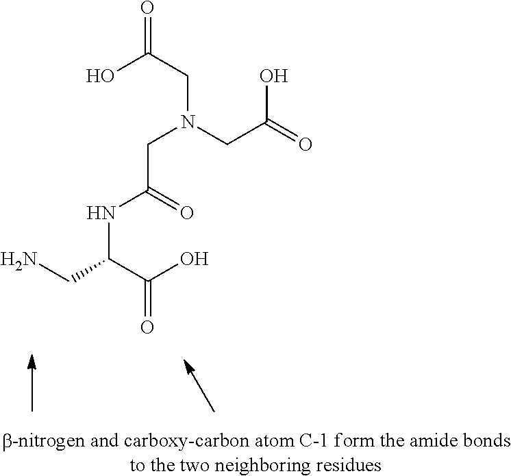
N(C(C(O)=O)CN)C(CN(CC(=O)O)CC(=O)O)=O
